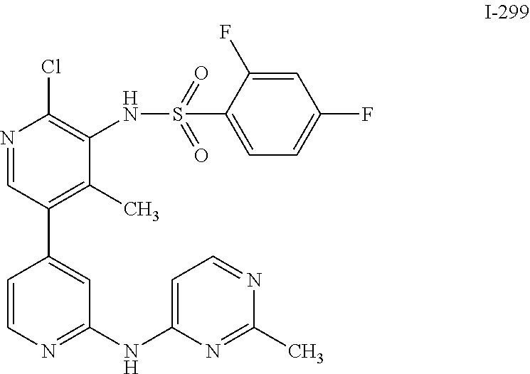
C1=CN=C(NC2=CC=NC(C)=N2)C=C1C1=C(C)C(NS(=O)(=O)C2=CC=C(F)C=C2F)=C(Cl)N=C1
